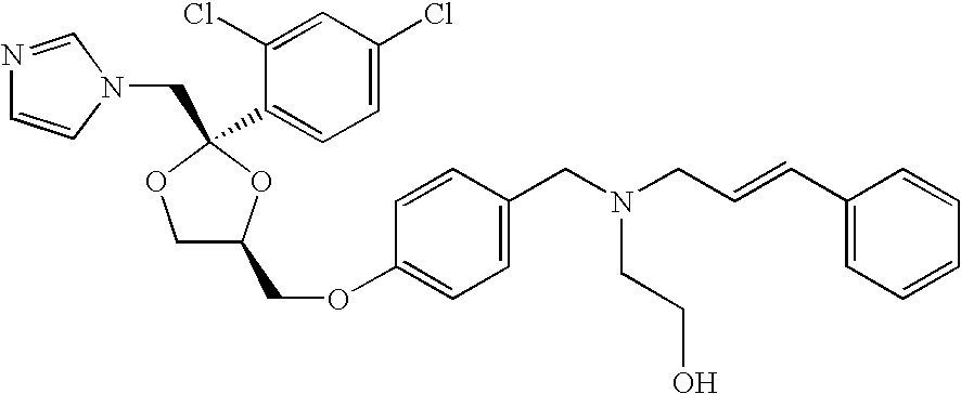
N1=CN(CC2(C3=CC=C(Cl)C=C3Cl)OC(COC3=CC=C(CN(CC=CC4=CC=CC=C4)CCO)C=C3)CO2)C=C1
